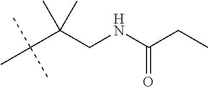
C(C(CNC(CC)=O)(C)C)(C)(C)C
